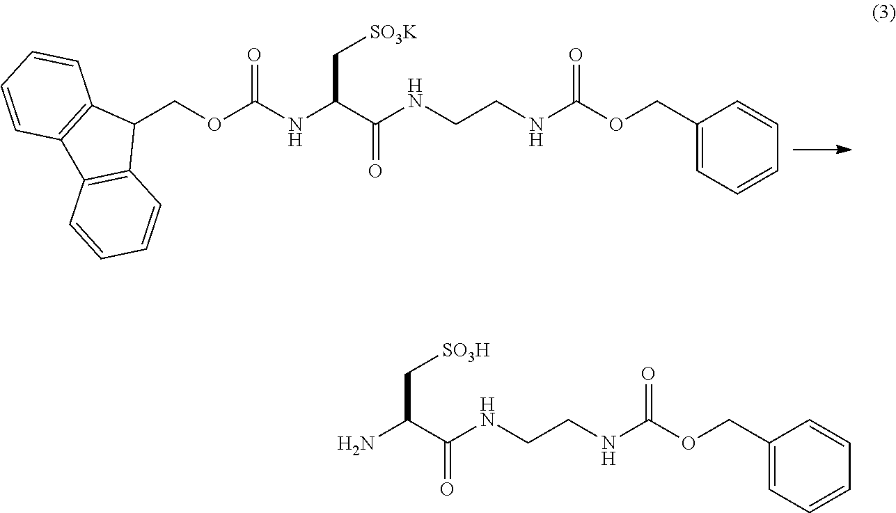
C(CNC(OCC1=CC=CC=C1)=O)NC(C(C[SO3H])N)=O.C(CNC(OCC1=CC=CC=C1)=O)NC(C(NC(OCC1C2=C(C3=C1C=CC=C3)C=CC=C2)=O)C[SO3K])=O
